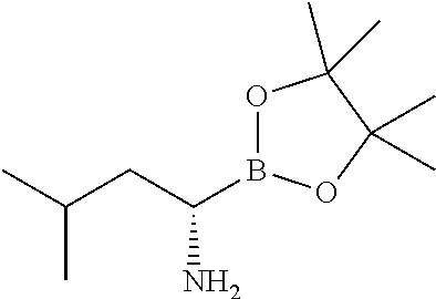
O1B(C(CC(C)C)N)OC(C)(C)C1(C)C
